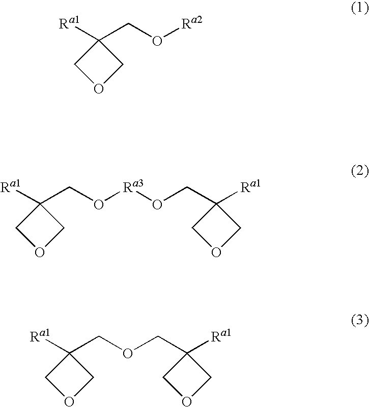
[Ra1]C1(CO[Ra2])COC1.[Ra1]C1(CO[Ra3]OCC2([Ra1])COC2)COC1.[Ra1]C1(COCC2([Ra1])COC2)COC1
